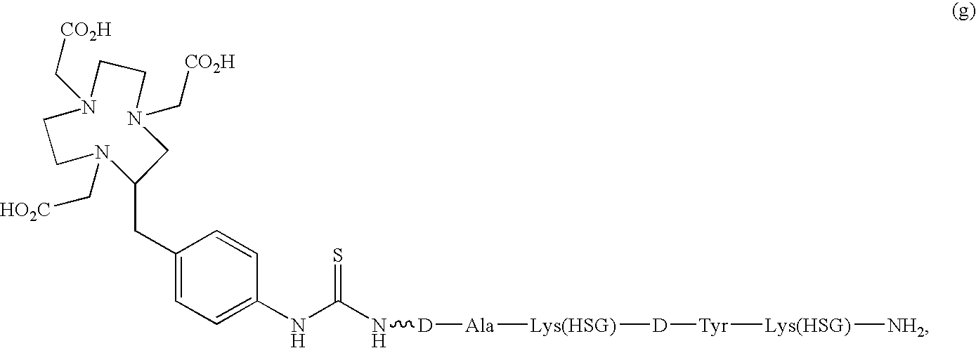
C(C1=CC=C(NC(N[D][Ala][Lys(HSG)][D][Tyr][Lys(HSG)][NH2])=S)C=C1)C1N(C[HO2C])CCN(C[CO2H])CCN(C[CO2H])C1
